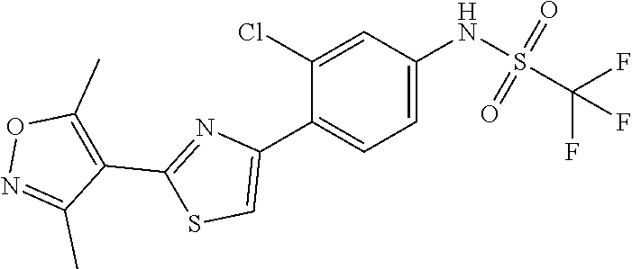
C1=C(NS(=O)(=O)C(F)(F)F)C=C(Cl)C(C2=CSC(C3=C(C)ON=C3C)=N2)=C1
